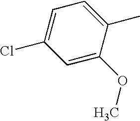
C1=C(OC)C(C)=CC=C1Cl
